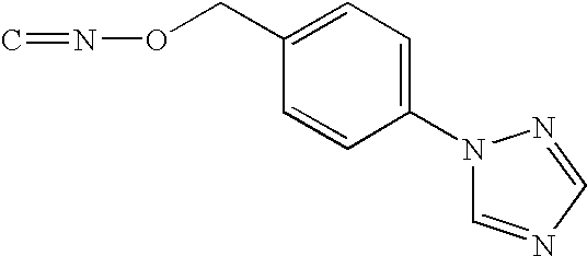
C1(N2C=NC=N2)=CC=C(CON=C)C=C1
